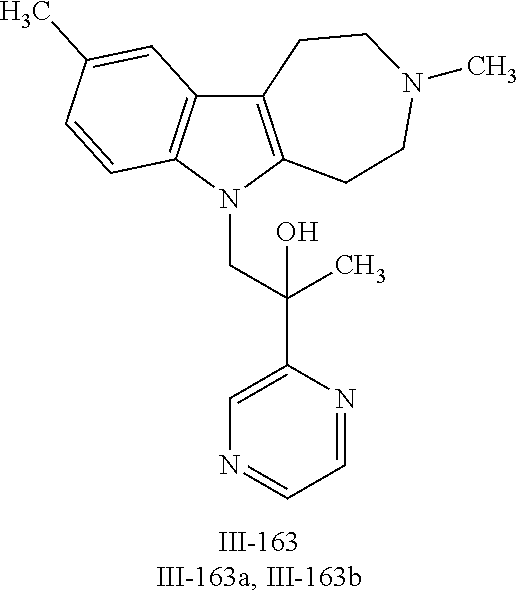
N1(CC(C2=CN=CC=N2)(C)O)C2=C(C3=C1C=CC(C)=C3)CCN(C)CC2
